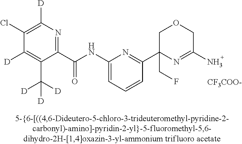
C1(C(NC2=CC=CC(C3(CF)N=C(N)COC3)=N2)=O)=NC([D])=C(Cl)C([D])=C1C([D])([D])[D].[CF3COO-]
